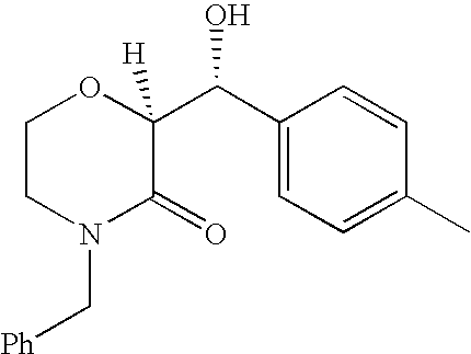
C1CN(C[Ph])C(=O)C(C(C2=CC=C(C)C=C2)O)([H])O1
